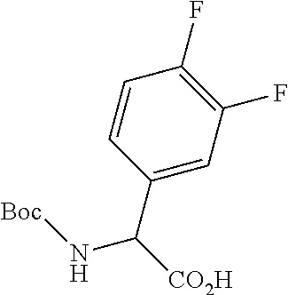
C1=CC(C([CO2H])N[Boc])=CC(F)=C1F
